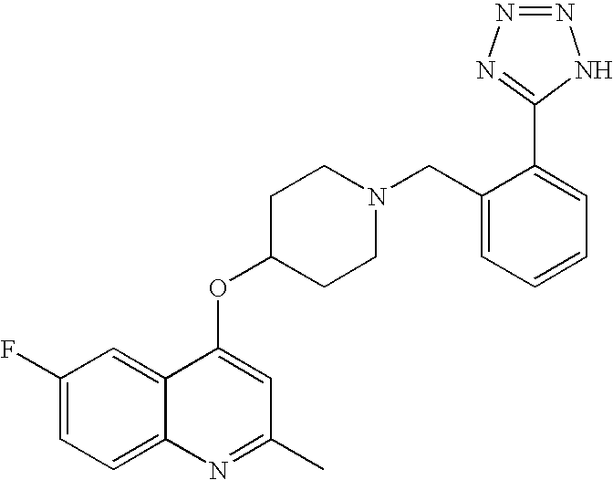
C1(F)=CC=C2C(=C1)C(OC1CCN(CC3=CC=CC=C3C3=NN=NN3)CC1)=CC(C)=N2
